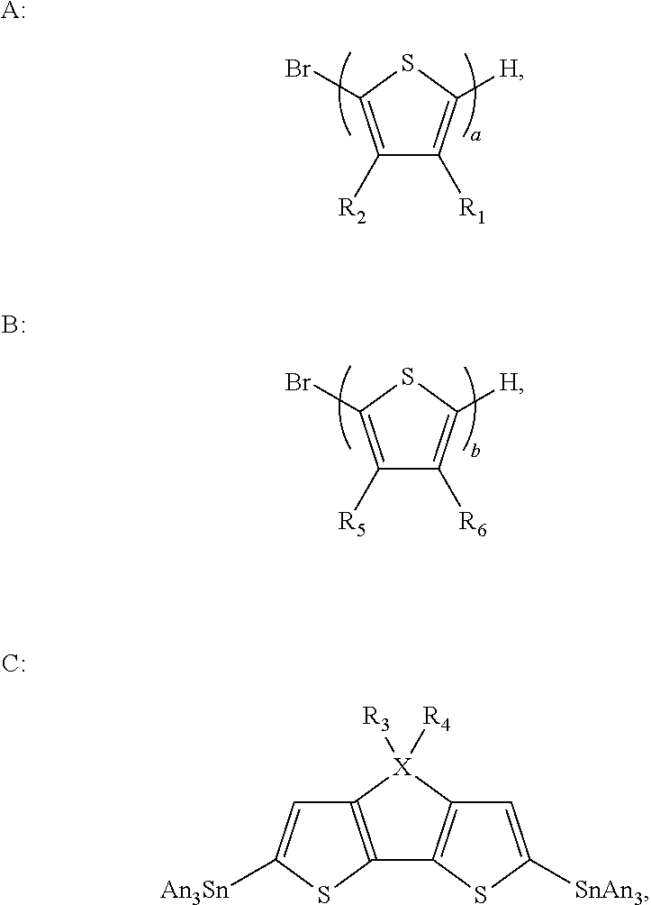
C1([R2])=C(Br)SC([H])=C1[R1].[A:].C1([R5])=C(Br)SC([H])=C1[R6].B.C12=C([X]([R3])([R4])C3=C1SC([SnAn3])=C3)C=C([An3Sn])S2.[C:]
